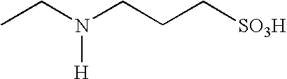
CCN(CCC[SO3H])[H]
